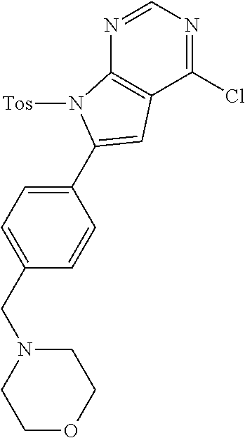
N1=CN=C(Cl)C2=C1N([Tos])C(C1=CC=C(CN3CCOCC3)C=C1)=C2
